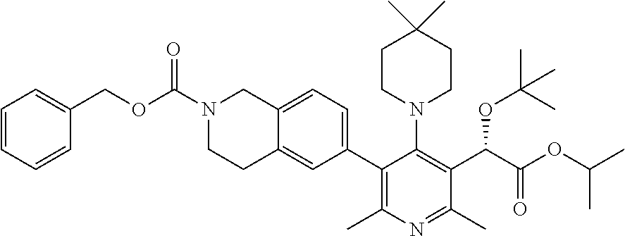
C1(C2=CC=C3C(=C2)CCN(C(OCC2=CC=CC=C2)=O)C3)=C(C)N=C(C)C(C(C(OC(C)C)=O)OC(C)(C)C)=C1N1CCC(C)(C)CC1
